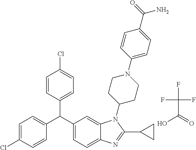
FC(C(=O)O)(F)F.C1=CC(C(C2=CC=C3C(=C2)N(C2CCN(C4=CC=C(C(=O)N)C=C4)CC2)C(C2CC2)=N3)C2=CC=C(Cl)C=C2)=CC=C1Cl
